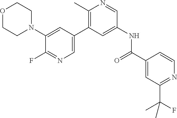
O1CCN(C2=CC(C3=C(C)N=CC(NC(C4=CC(C(F)(C)C)=NC=C4)=O)=C3)=CN=C2F)CC1
